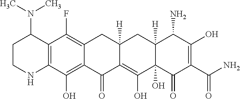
C12=C(O)C3=C(C(F)=C1CC1([H])C(=C(O)C4(O)C([H])(C1)C(N)C(O)=C(C(N)=O)C4=O)C2=O)C(N(C)C)CCN3
